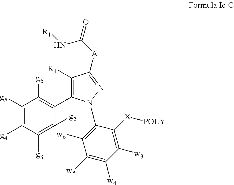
C1([g5])=C([g4])C([g3])=C([g2])C(C2=C([R4])C([A]C(=O)N[R1])=NN2C2=C([w6])C([w5])=C([w4])C([w3])=C2[X][POLY])=C1[g6]
